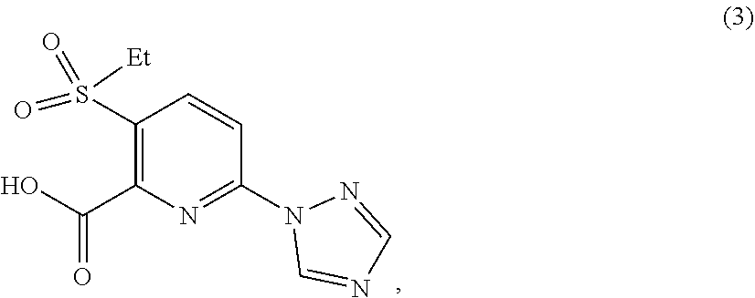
OC(C1=C(S([Et])(=O)=O)C=CC(N2C=NC=N2)=N1)=O
